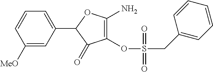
C1([MeO])=CC(C2C(=O)C(OS(CC3=CC=CC=C3)(=O)=O)=C(N)O2)=CC=C1
